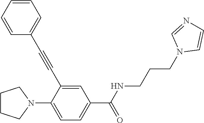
C1=CC=CC(C#CC2=CC(C(NCCCN3C=CN=C3)=O)=CC=C2N2CCCC2)=C1
